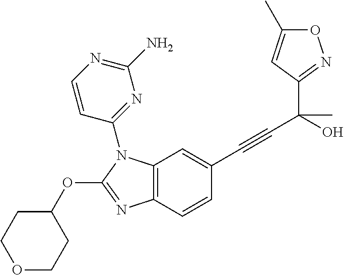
C1=C(C)ON=C1C(C#CC1=CC2=C(C=C1)N=C(OC1CCOCC1)N2C1=NC(N)=NC=C1)(O)C
